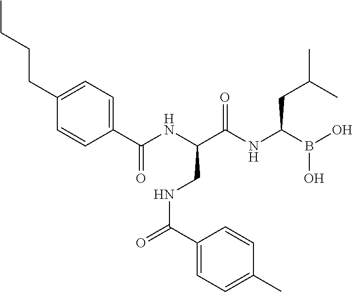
C1(C(NC(C(NC(B(O)O)CC(C)C)=O)CNC(=O)C2=CC=C(C)C=C2)=O)=CC=C(CCCC)C=C1
